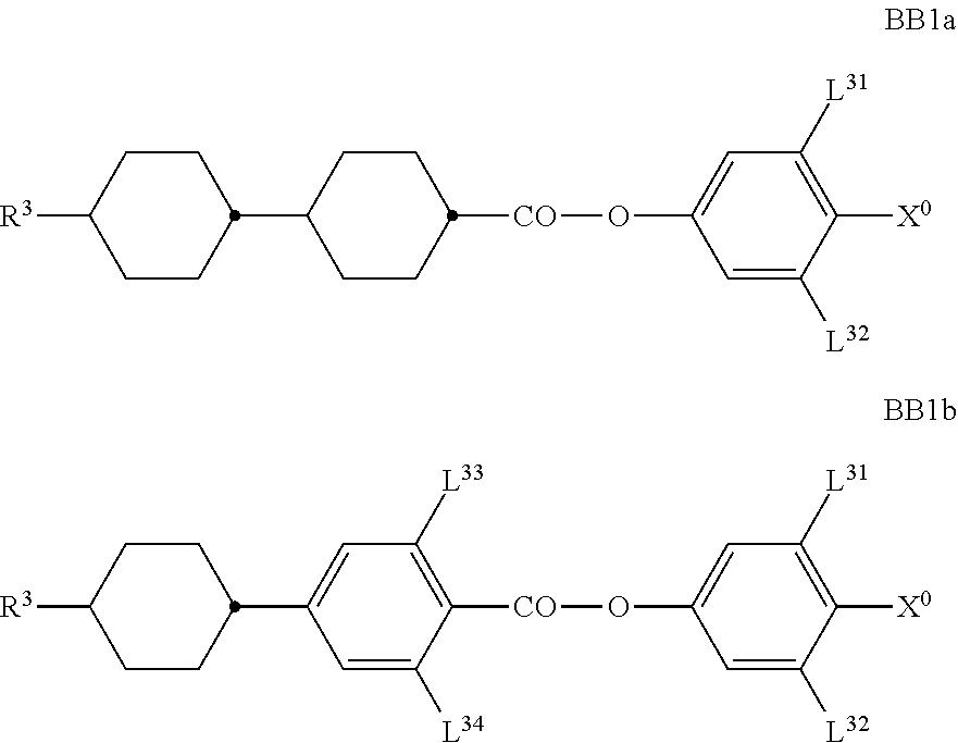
C1CC([R3])CCC1C1CCC([CO]OC2=CC([L31])=C([X0])C([L32])=C2)CC1.C1CC([R3])CCC1C1=CC([L33])=C([CO]OC2=CC([L31])=C([X0])C([L32])=C2)C([L34])=C1
